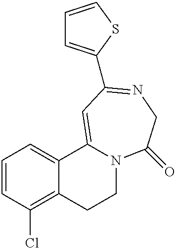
C1C2=C(Cl)C=CC=C2C2=CC(C3=CC=CS3)=NCC(=O)N2C1
